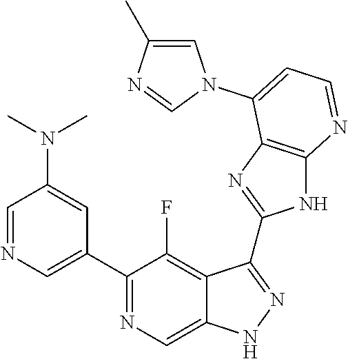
C1=NC=C(C2=NC=C3C(=C2F)C(C2=NC4=C(N2)N=CC=C4N2C=C(C)N=C2)=NN3)C=C1N(C)C
